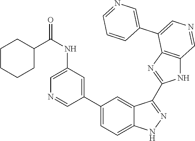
N(C1=CN=CC(C2=CC=C3C(=C2)C(C2=NC4=C(N2)C=NC=C4C2=CN=CC=C2)=NN3)=C1)C(=O)C1CCCCC1
